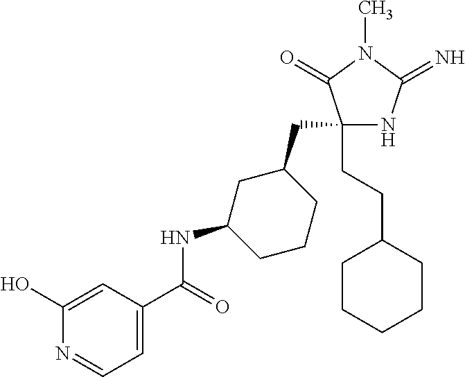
C1(CC2CC(NC(=O)C3=CC=NC(O)=C3)CCC2)(CCC2CCCCC2)NC(=N)N(C)C1=O
